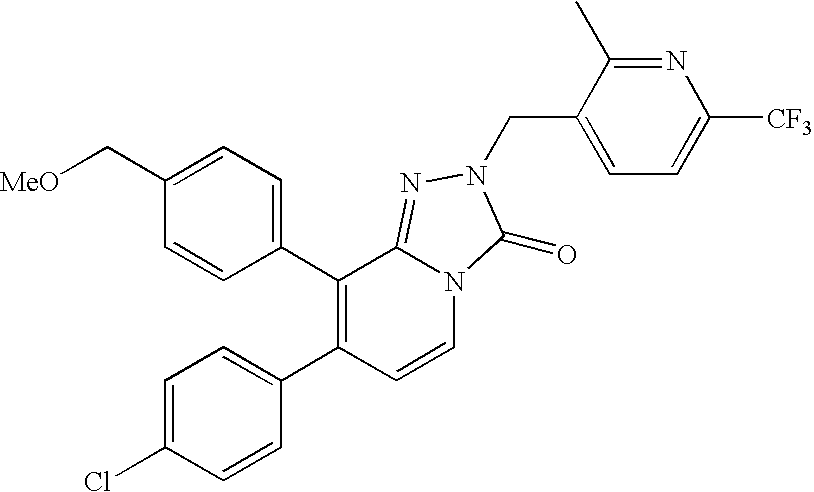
C1=C(Cl)C=CC(C2=C(C3=CC=C(C[MeO])C=C3)C3=NN(CC4=CC=C([CF3])N=C4C)C(=O)N3C=C2)=C1
